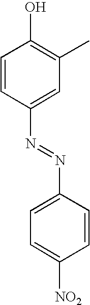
C1=CC(N=NC2=CC=C([NO2])C=C2)=CC(C)=C1O
